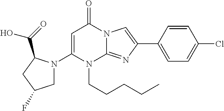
C1N(C2=CC(=O)N3C(=NC(C4=CC=C(Cl)C=C4)=C3)N2CCCCC)C(C(=O)O)CC1F
